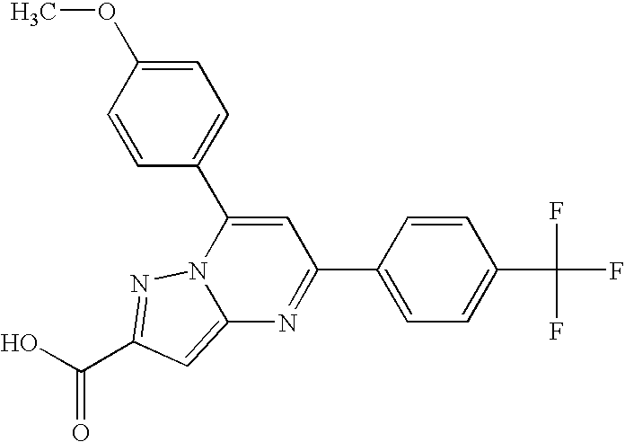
O=C(O)C1=NN2C(=C1)N=C(C1=CC=C(C(F)(F)F)C=C1)C=C2C1=CC=C(OC)C=C1
